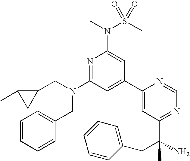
N1=C(N(CC2C(C)C2)CC2=CC=CC=C2)C=C(C2=CC(C(N)(C)CC3=CC=CC=C3)=NC=N2)C=C1N(C)S(C)(=O)=O
